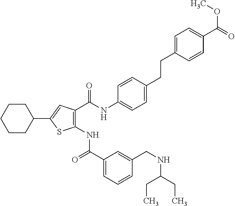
C1CC(C2=CC(C(NC3=CC=C(CCC4=CC=C(C(=O)OC)C=C4)C=C3)=O)=C(NC(C3=CC=CC(CNC(CC)CC)=C3)=O)S2)CCC1
